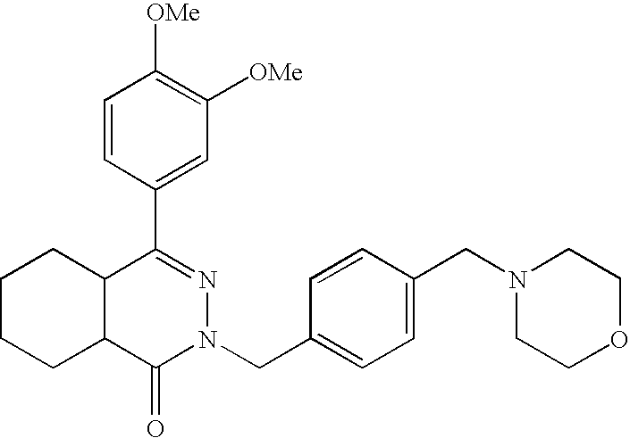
C1=CC(C2=NN(CC3=CC=C(CN4CCOCC4)C=C3)C(=O)C3C2CCCC3)=CC([OMe])=C1[OMe]
